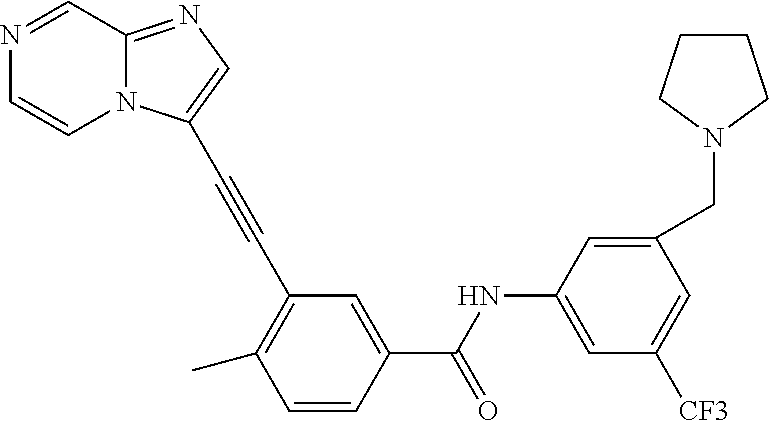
N1=CC2=NC=C(C#CC3=C(C)C=CC(C(=O)NC4=CC([CF3])=CC(CN5CCCC5)=C4)=C3)N2C=C1
